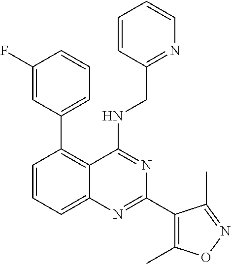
C1=C(F)C=CC=C1C1=C2C(=CC=C1)N=C(C1=C(C)ON=C1C)N=C2NCC1=NC=CC=C1
